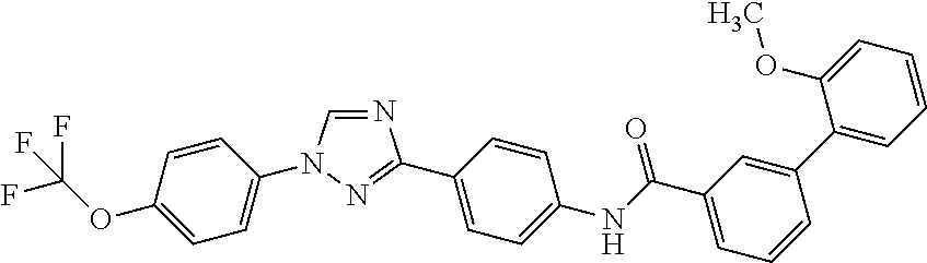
N1=CN(C2=CC=C(OC(F)(F)F)C=C2)N=C1C1=CC=C(NC(C2=CC=CC(C3=CC=CC=C3OC)=C2)=O)C=C1
